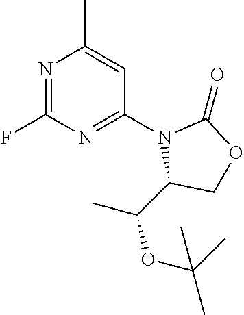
C(C)(OC(C)(C)C)C1N(C2=NC(F)=NC(C)=C2)C(=O)OC1
